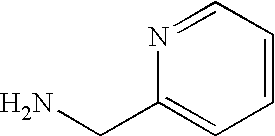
N1=CC=CC=C1CN
